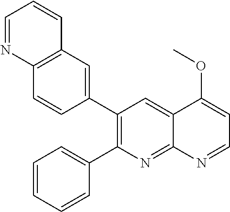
C12=C(C=C(C3=C(C4=CC=CC=C4)N=C4C(=C3)C(OC)=CC=N4)C=C1)C=CC=N2
